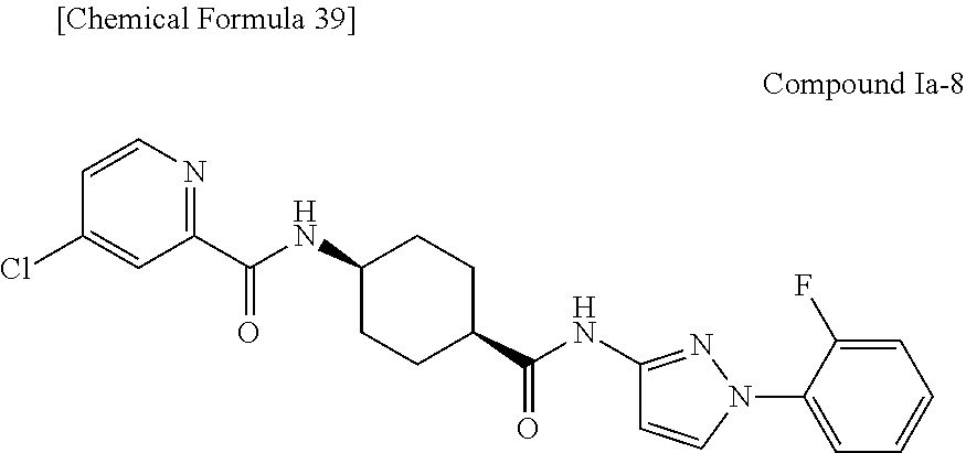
C1=CN=C(C(NC2CCC(C(NC3=NN(C4=CC=CC=C4F)C=C3)=O)CC2)=O)C=C1Cl
